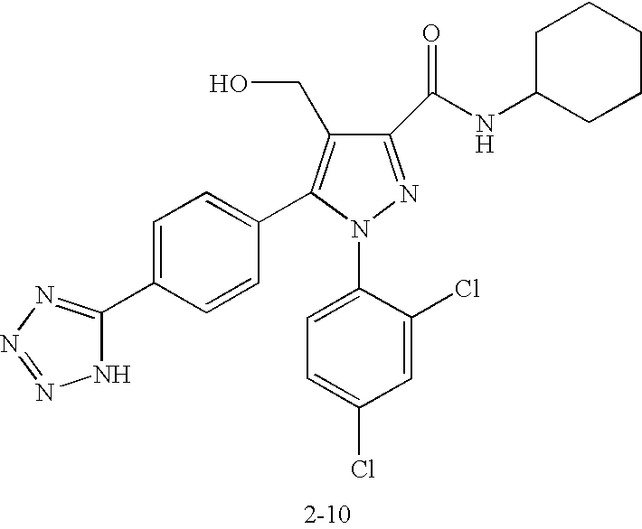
C1(C(NC2CCCCC2)=O)=NN(C2=CC=C(Cl)C=C2Cl)C(C2=CC=C(C3=NN=NN3)C=C2)=C1CO
